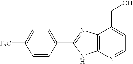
C1([F3C])=CC=C(C2=NC3=C(N2)N=CC=C3CO)C=C1
